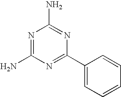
N1=C(N)N=C(C2=CC=CC=C2)N=C1N
